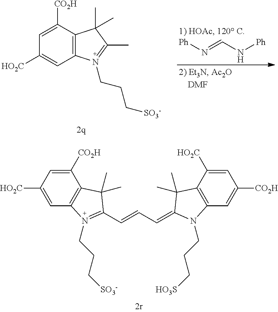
[Ph]N=CN[Ph].C1=C([CO2H])C2=C(C=C1[HO2C])N(CCC[SO3-])=C(C)C2(C)C.C1=C([HO2C])C=C([CO2H])C2=C1N(CCC[SO3-])=C(C=CC=C1C(C)(C)C3=C(C=C([CO2H])C=C3[HO2C])N1CCC[HO3S])C2(C)C
